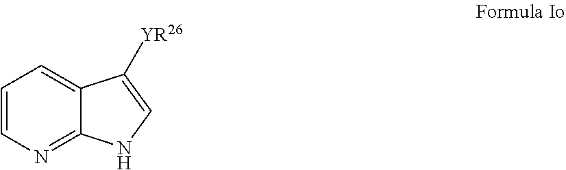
C1=CN=C2C(=C1)C([YR26])=CN2
